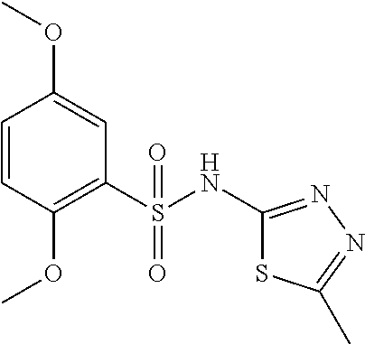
C1=CC(OC)=C(S(NC2=NN=C(C)S2)(=O)=O)C=C1OC
